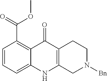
C1=CC=C2C(=C1C(=O)OC)C(=O)C1=C(N2)CN([Bn])CC1
